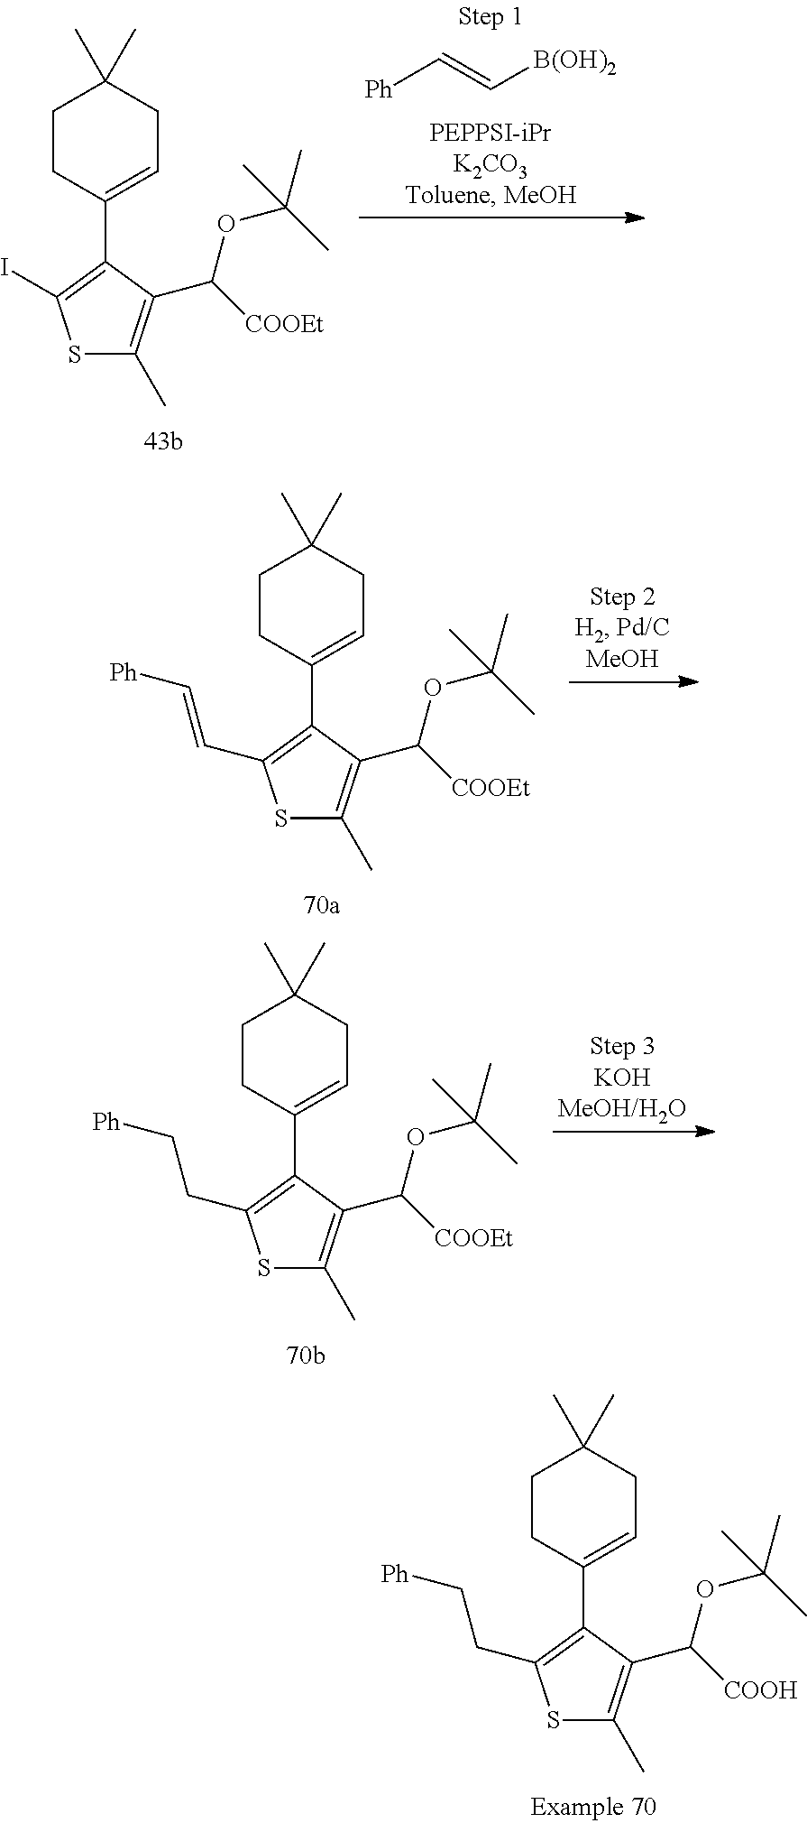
S1C(C)=C(C([COOEt])OC(C)(C)C)C(C2=CCC(C)(C)CC2)=C1I.[Ph]C=C[B(OH)2].S1C(C)=C(C([COOEt])OC(C)(C)C)C(C2=CCC(C)(C)CC2)=C1C=C[Ph].S1C(C)=C(C([COOEt])OC(C)(C)C)C(C2=CCC(C)(C)CC2)=C1CC[Ph].S1C(C)=C(C([COOH])OC(C)(C)C)C(C2=CCC(C)(C)CC2)=C1CC[Ph]
